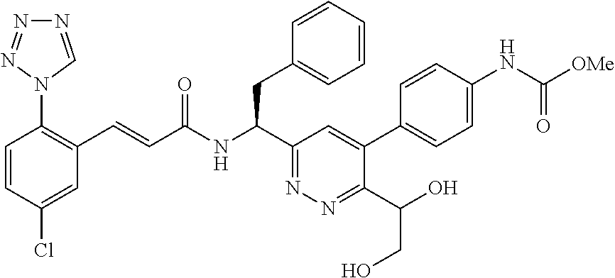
C1=C(Cl)C=CC(N2C=NN=N2)=C1C=CC(NC(C1=NN=C(C(CO)O)C(C2=CC=C(NC(=O)[OMe])C=C2)=C1)CC1=CC=CC=C1)=O
